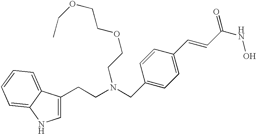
C1=C(CCN(CC2=CC=C(C=CC(NO)=O)C=C2)CCOCCOCC)C2=CC=CC=C2N1
